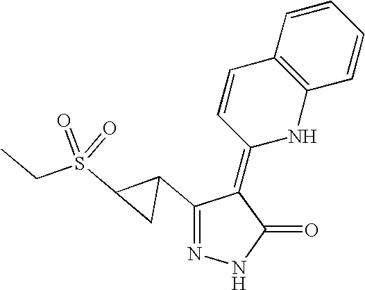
N1=C(C2C(S(CC)(=O)=O)C2)C(=C2NC3=C(C=C2)C=CC=C3)C(=O)N1
